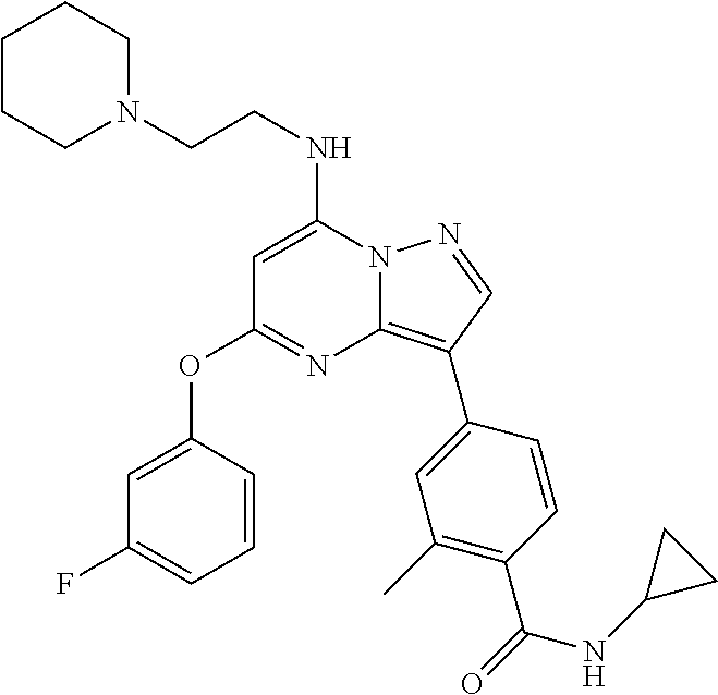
N12C(=C(C3=CC(C)=C(C(=O)NC4CC4)C=C3)C=N1)N=C(OC1=CC(F)=CC=C1)C=C2NCCN1CCCCC1
